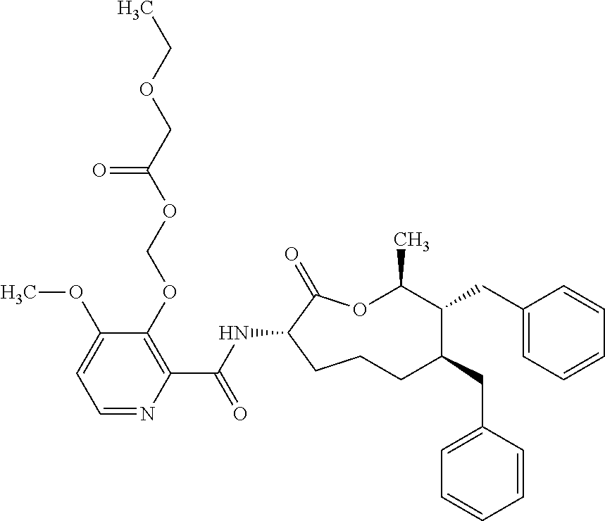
C1CC(NC(C2=C(OCOC(COCC)=O)C(OC)=CC=N2)=O)C(=O)OC(C)C(CC2=CC=CC=C2)C(CC2=CC=CC=C2)C1
